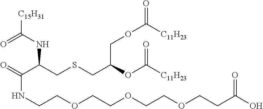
O=C(C(CSCC(OC([C11H23])=O)COC([C11H23])=O)NC([C15H31])=O)NCCOCCOCCOCCC(O)=O
